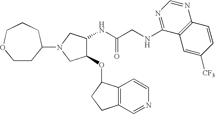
N(CC(NC1C(OC2C3=C(C=NC=C3)CC2)CN(C2CCOCCC2)C1)=O)C1=NC=NC2=C1C=C([CF3])C=C2
